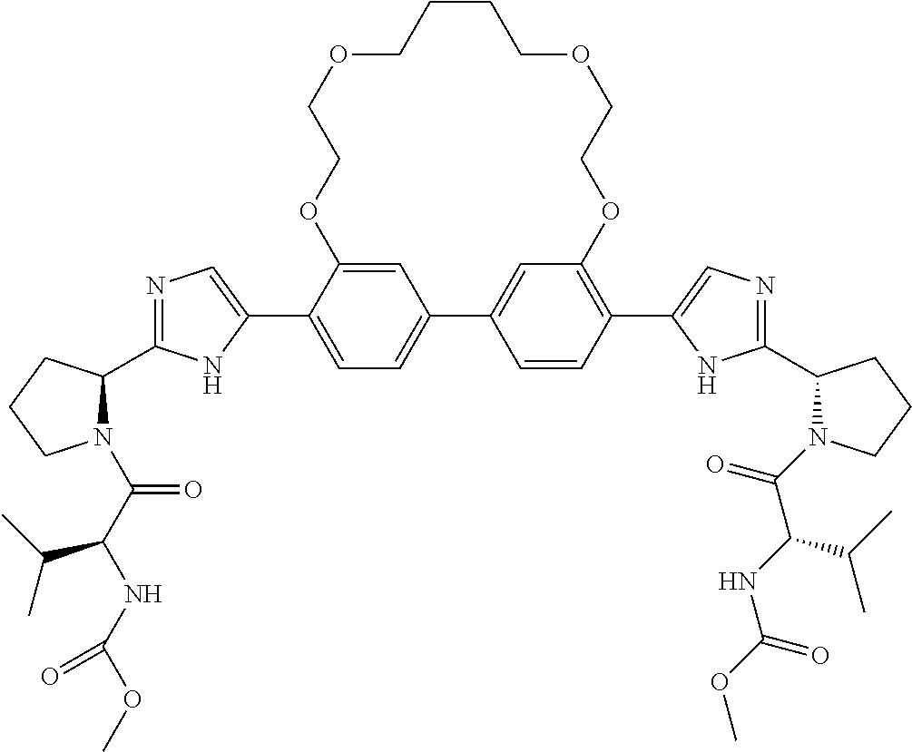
C1=C2C(C3=CN=C(C4N(C(C(NC(OC)=O)C(C)C)=O)CCC4)N3)=CC=C1C1=CC(=C(C3=CN=C(C4N(C(=O)C(NC(OC)=O)C(C)C)CCC4)N3)C=C1)OCCOCCCCOCCO2
